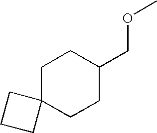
C1C2(CCC(COC)C1)CCC2
